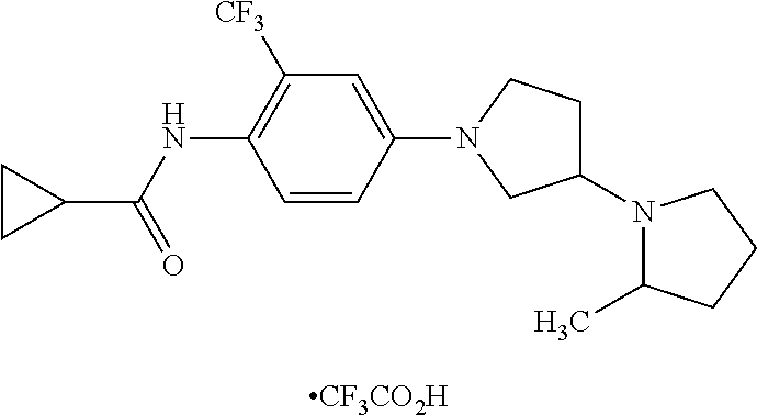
[CF3CO2H].C1(N2C(C)CCC2)CCN(C2=CC([CF3])=C(NC(C3CC3)=O)C=C2)C1
